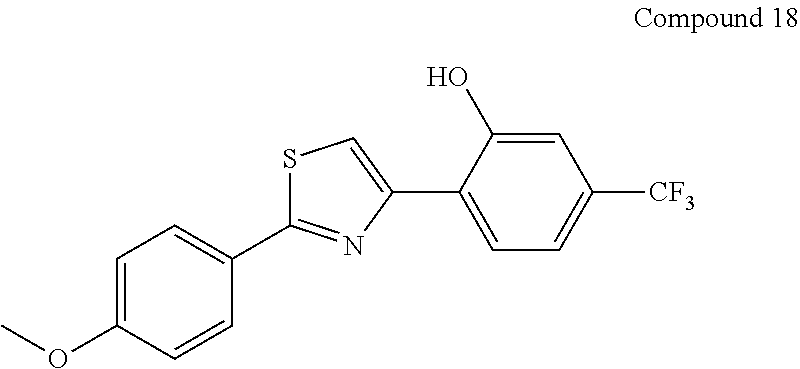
C1=C(OC)C=CC(C2=NC(C3=CC=C([CF3])C=C3O)=CS2)=C1
